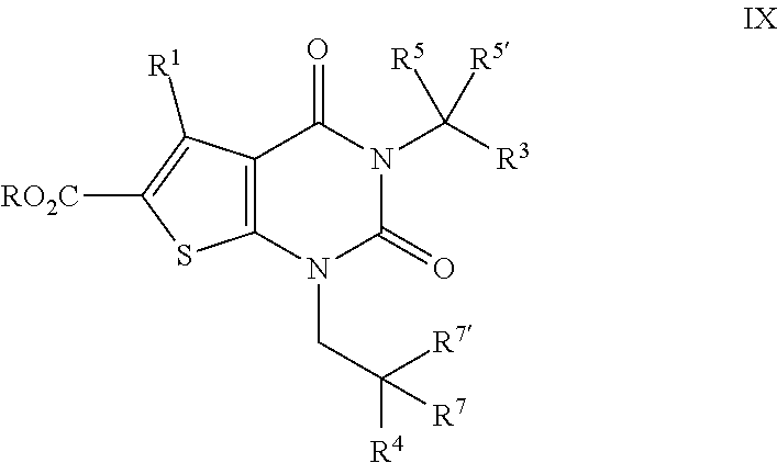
C12=C(N(CC([R7])([R4])[R7])C(=O)N(C([R3])([R5])[R5])C1=O)SC([RO2C])=C2[R1]
